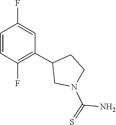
N1(C(=S)N)CC(C2=C(F)C=CC(F)=C2)CC1
